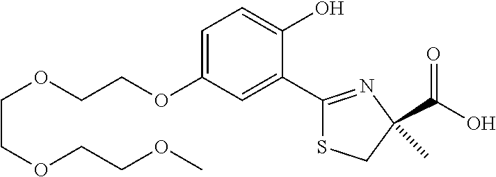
C(COCCOC)OCCOC1=CC=C(O)C(C2=NC(C(O)=O)(C)CS2)=C1
